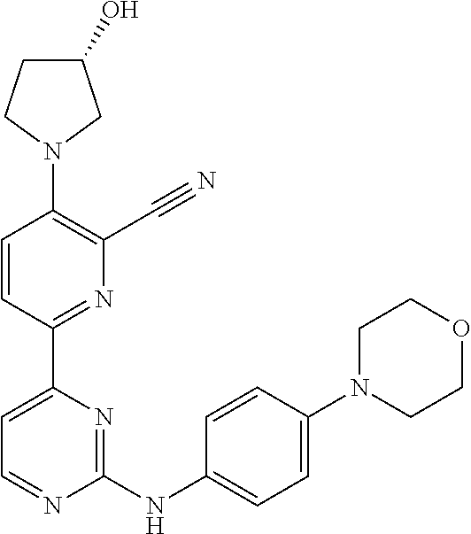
C1=CC(C2=CC=NC(NC3=CC=C(N4CCOCC4)C=C3)=N2)=NC(C#N)=C1N1CC(O)CC1
